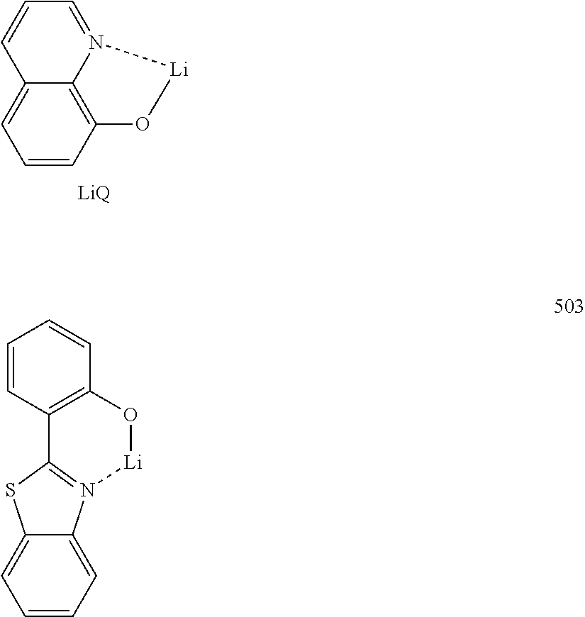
C1=CC2=C3C(=C1)C=CC=N3[Li]O2.[LiQ].C1=CC=C2C(=C1)SC1=N2[Li]OC2=C1C=CC=C2
